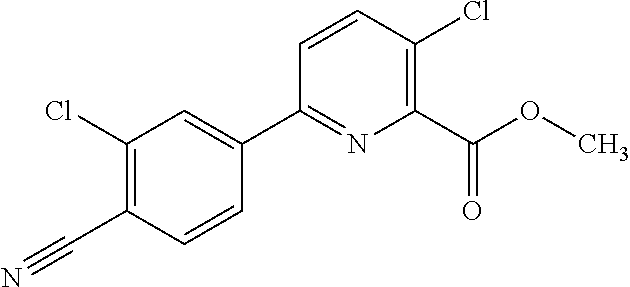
C1(Cl)=C(C(OC)=O)N=C(C2=CC(Cl)=C(C#N)C=C2)C=C1
